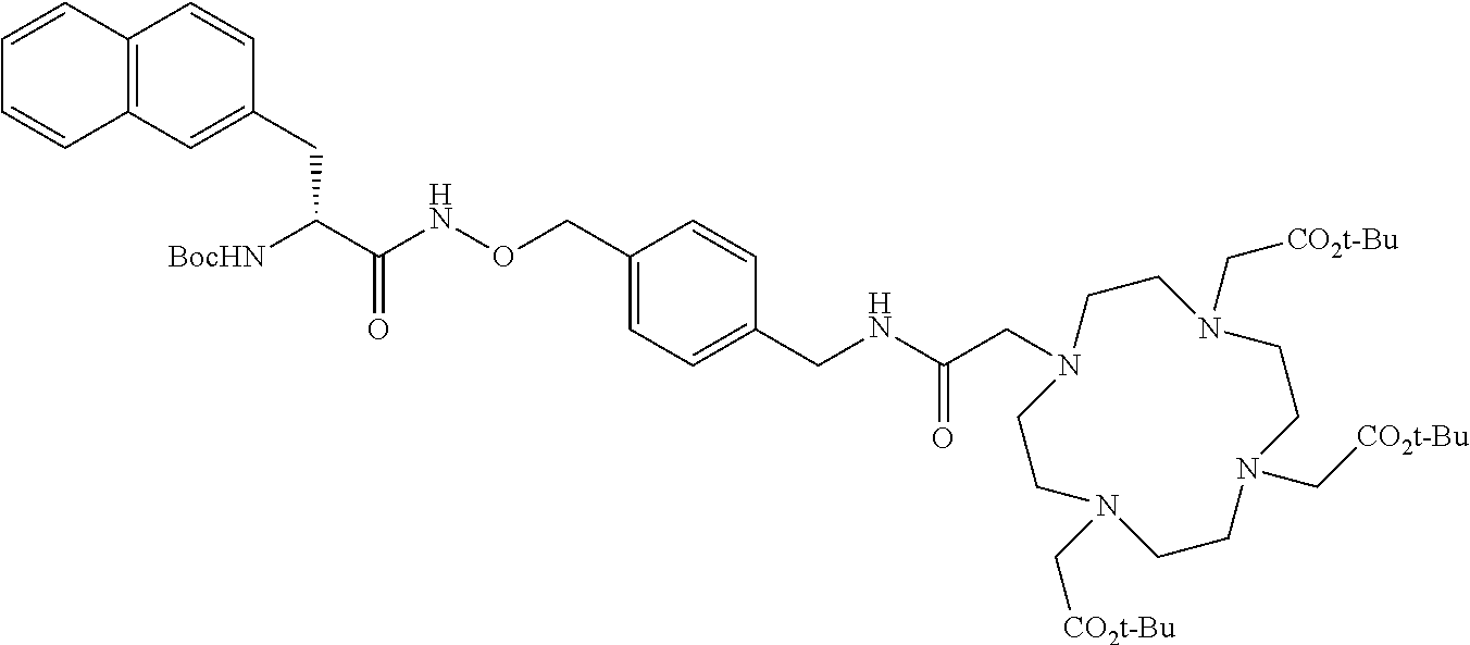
C(C(C(NOCC1=CC=C(CNC(CN2CCN(C[CO2t-Bu])CCN(C[CO2t-Bu])CCN(C[CO2t-Bu])CC2)=O)C=C1)=O)[BocHN])C1=CC2=C(C=C1)C=CC=C2
